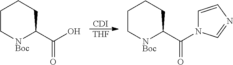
C1C[NBoc]C(C(O)=O)CC1.[CDI].[THF].C1C[NBoc]C(C(=O)N2C=CN=C2)CC1
